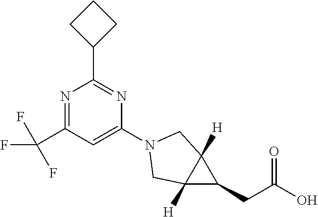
N1=C(C(F)(F)F)C=C(N2CC3([H])C([H])(C3CC(O)=O)C2)N=C1C1CCC1
